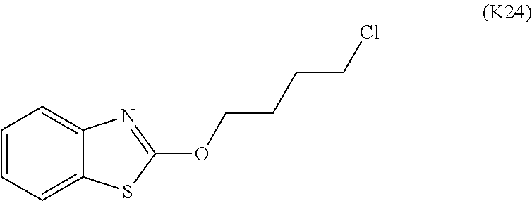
C1=CC=C2C(=C1)N=C(OCCCCCl)S2
